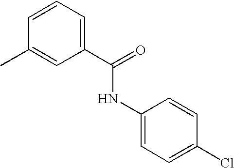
C1=CC=C(C(=O)NC2=CC=C(Cl)C=C2)C=C1C
